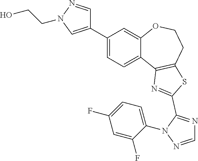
C1(C2=CN(CCO)N=C2)=CC=C2C(=C1)OCCC1=C2N=C(C2=NC=NN2C2=CC=C(F)C=C2F)S1
